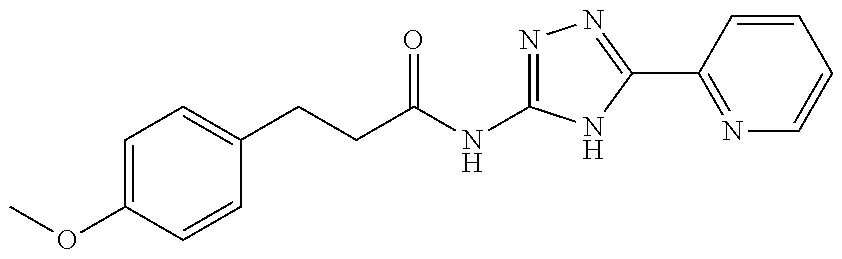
N1=C(NC(=O)CCC2=CC=C(OC)C=C2)NC(C2=NC=CC=C2)=N1
